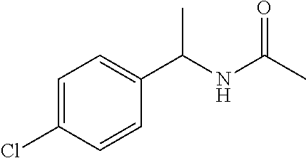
C1=C(Cl)C=CC(C(NC(C)=O)C)=C1
